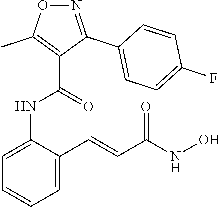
C1=C(NC(C2=C(C)ON=C2C2=CC=C(F)C=C2)=O)C(C=CC(NO)=O)=CC=C1
